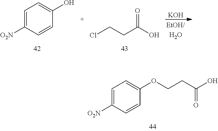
C1=C([O2N])C=CC(O)=C1.O=C(O)CCCl.[KOH].C1=C([O2N])C=CC(OCCC(O)=O)=C1
